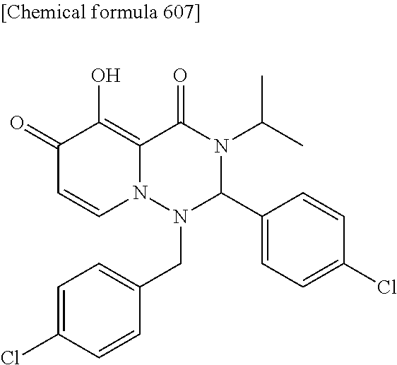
C1(=O)C=CN2C(=C1O)C(=O)N(C(C)C)C(C1=CC=C(Cl)C=C1)N2CC1=CC=C(Cl)C=C1
